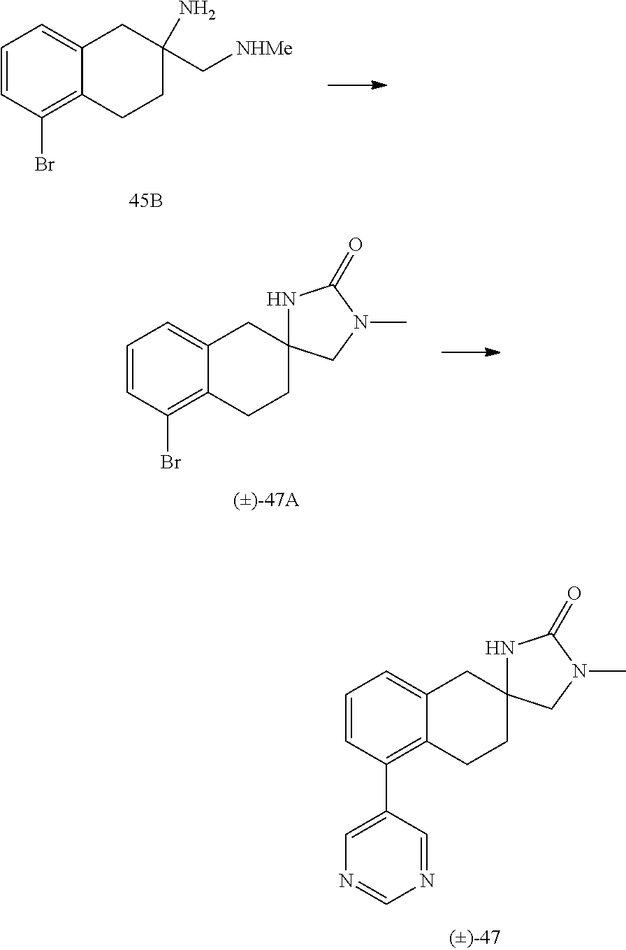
C1=CC(Br)=C2C(=C1)CC(C[NHMe])(N)CC2.C1=CC(Br)=C2C(=C1)CC1(CC2)NC(=O)N(C)C1.C1=CC(C2=CN=CN=C2)=C2C(=C1)CC1(CC2)NC(=O)N(C)C1
